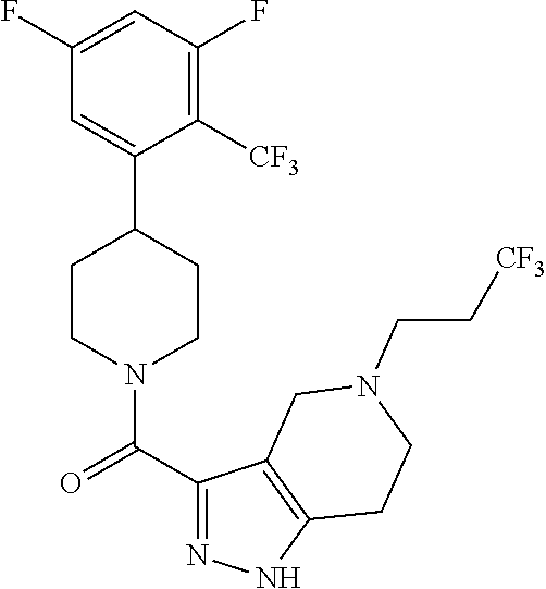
C1(F)=CC(F)=C([CF3])C(C2CCN(C(C3=NNC4=C3CN(CC[CF3])CC4)=O)CC2)=C1
